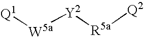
[Q1][W5a][Y2][R5a][Q2]
